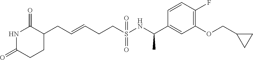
N1C(=O)CCC(CC=CCCS(NC(C2=CC(OCC3CC3)=C(F)C=C2)C)(=O)=O)C1=O
